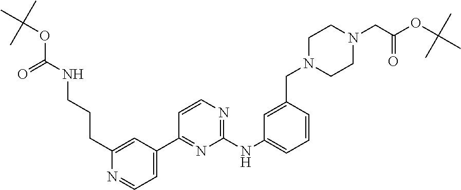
C1(CCCNC(=O)OC(C)(C)C)=CC(C2=NC(NC3=CC=CC(CN4CCN(CC(=O)OC(C)(C)C)CC4)=C3)=NC=C2)=CC=N1
